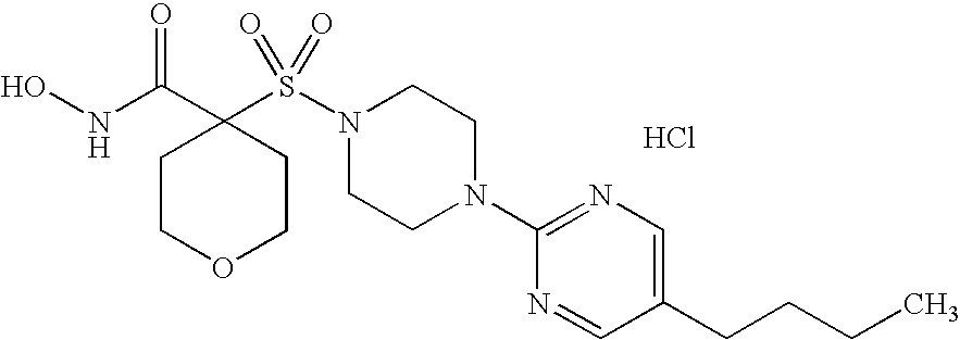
ONC(C1(S(N2CCN(C3=NC=C(CCCC)C=N3)CC2)(=O)=O)CCOCC1)=O.Cl
